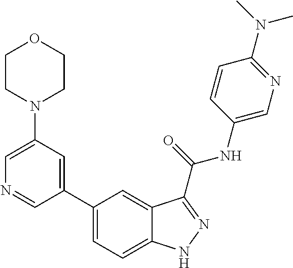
C1(N2CCOCC2)=CN=CC(C2=CC=C3C(=C2)C(C(NC2=CN=C(N(C)C)C=C2)=O)=NN3)=C1
